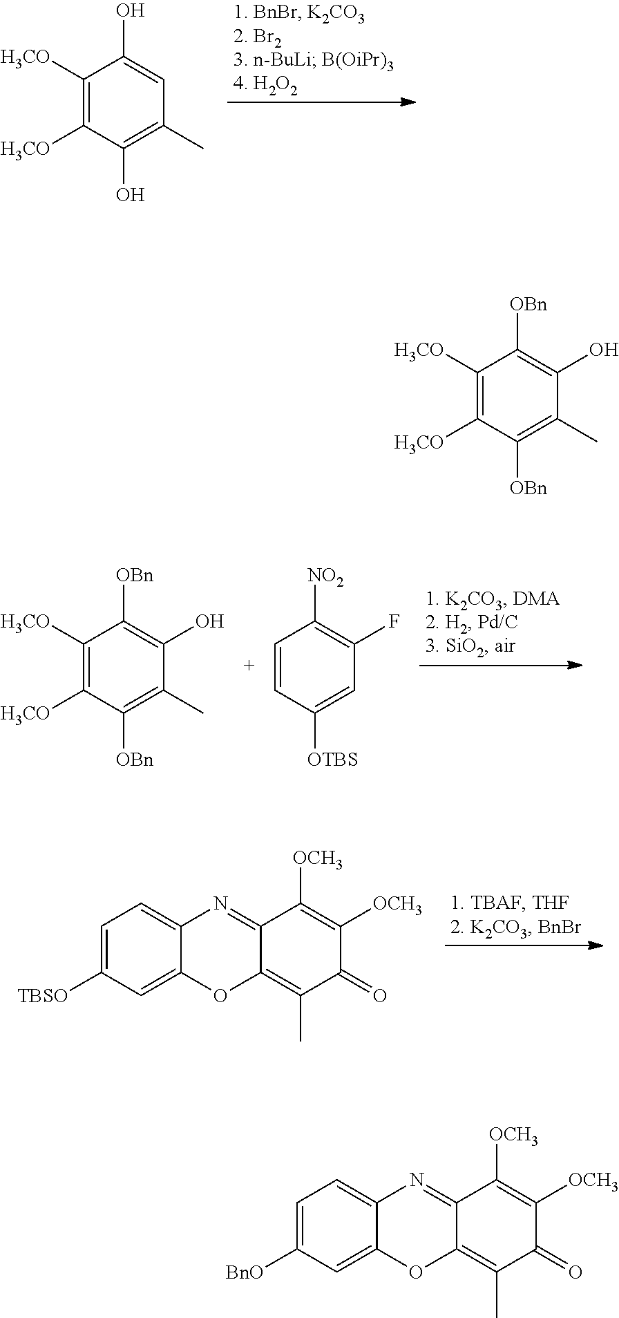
C1([H3CO])=C([H3CO])C(O)=C(C)C=C1O.C1([H3CO])=C([H3CO])C([OBn])=C(C)C(O)=C1[OBn].C1=CC([OTBS])=CC(F)=C1[NO2].C1([TBSO])=CC=C2C(=C1)OC1=C(C)C(=O)C([OCH3])=C([OCH3])C1=N2.C1([H3CO])=C([H3CO])C([OBn])=C(C)C(O)=C1[OBn].C1([BnO])=CC=C2C(=C1)OC1=C(C)C(=O)C([OCH3])=C([OCH3])C1=N2
